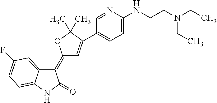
C1(=C2C=C(C3=CC=C(NCCN(CC)CC)N=C3)C(C)(C)O2)C2=CC(F)=CC=C2NC1=O
